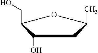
C1(O)C(CO)OC(C)C1
